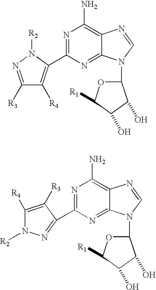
N1=C2C(=C(N)N=C1C1=C([R4])C([R3])=NN1[R2])N=CN2C1OC([R1])C(O)C1O.N1=C2C(=C(N)N=C1C1=NN([R2])C([R4])=C1[R3])N=CN2C1OC([R1])C(O)C1O
